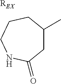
[REX].C1C(C)CCCNC1=O
